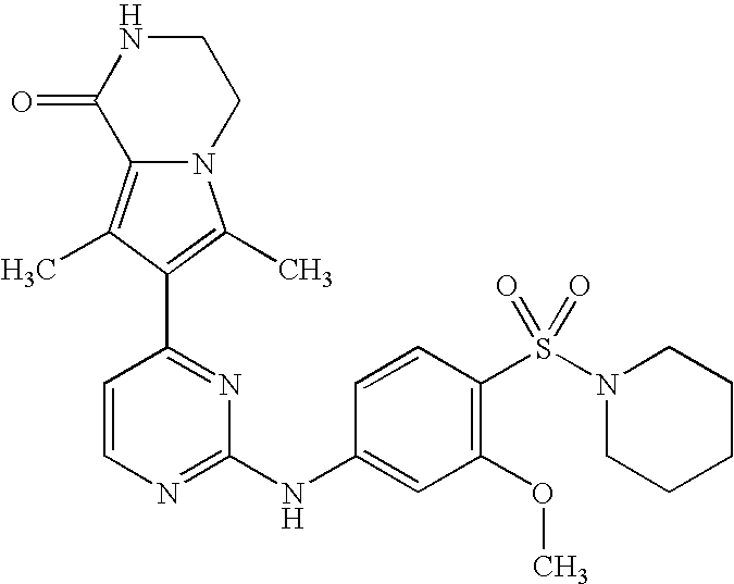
N12C(=C(C)C(C3=NC(NC4=CC(OC)=C(S(N5CCCCC5)(=O)=O)C=C4)=NC=C3)=C1C)C(=O)NCC2
